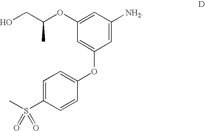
C1=C(S(C)(=O)=O)C=CC(OC2=CC(OC(CO)C)=CC([NH2])=C2)=C1
